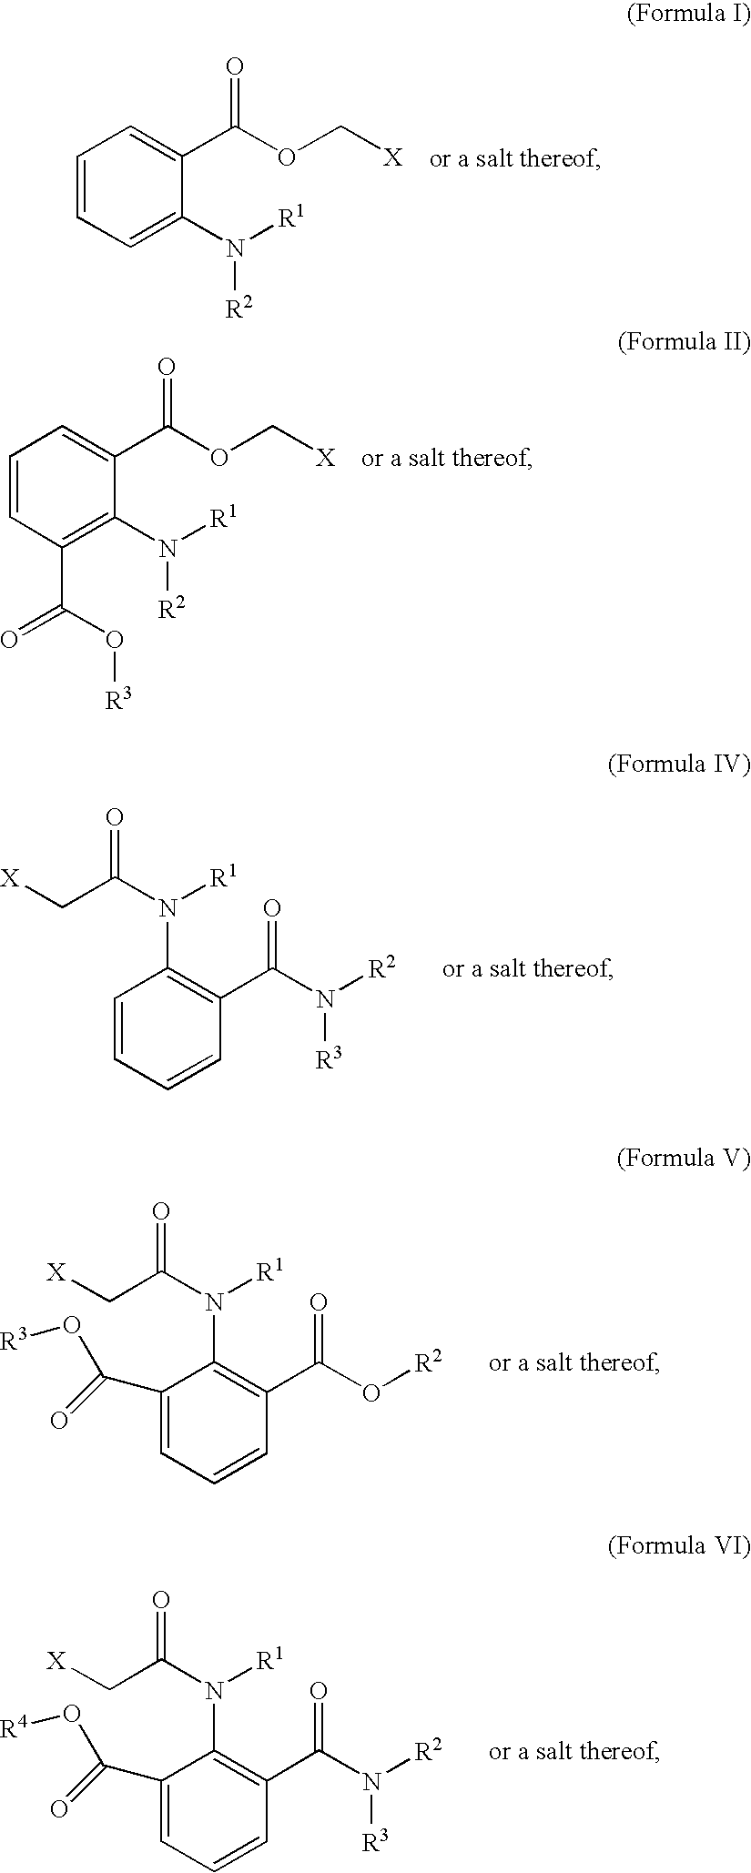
C1=CC=C(N([R1])[R2])C(C(OC[X])=O)=C1.C1=CC(C(=O)O[R3])=C(N([R1])[R2])C(C(OC[X])=O)=C1.C1=CC=CC(C(N([R2])[R3])=O)=C1N([R1])C(C[X])=O.C1(C(O[R3])=O)=CC=CC(C(O[R2])=O)=C1N([R1])C(C[X])=O.C1(C(O[R4])=O)=CC=CC(C(N([R2])[R3])=O)=C1N([R1])C(C[X])=O
